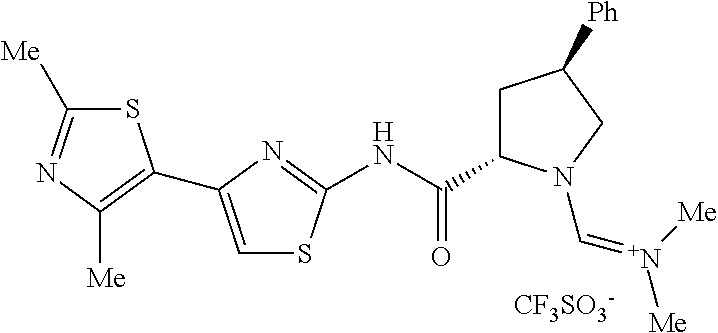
S1C([Me])=NC([Me])=C1C1=CSC(NC(=O)C2CC([Ph])CN2C=[N+]([Me])[Me])=N1.[CF3SO3-]
